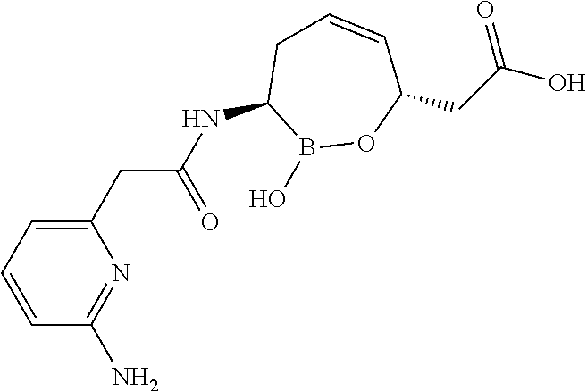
C1(NC(CC2=CC=CC(N)=N2)=O)B(O)OC(CC(O)=O)C=CC1
